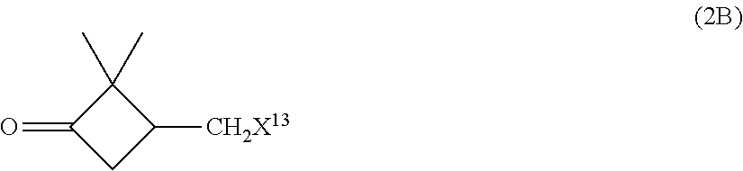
C1(=O)CC([CH2X13])C1(C)C
